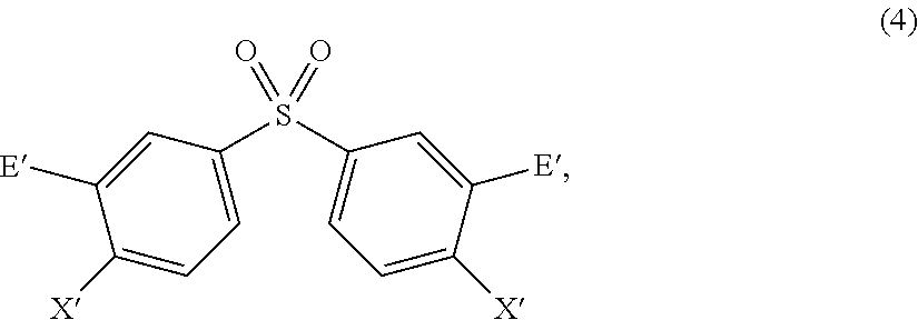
[X]C1=CC=C(S(C2=CC=C([X])C([E])=C2)(=O)=O)C=C1[E]
